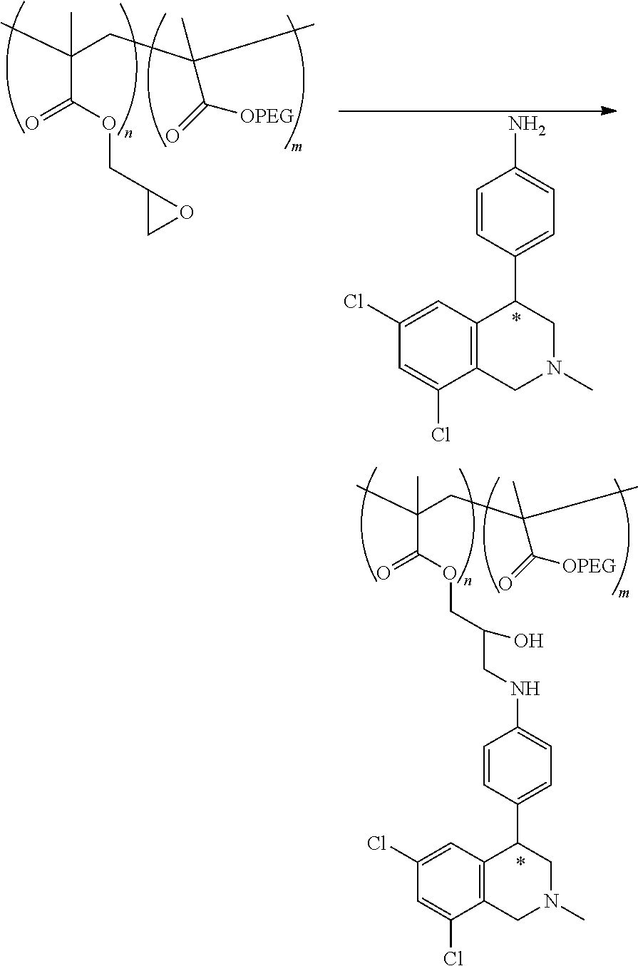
CC(CC(C)(C)C(=O)[OPEG])(C(OCC(CNC1=CC=C(C2C3=C(CN(C)C2)C(Cl)=CC(Cl)=C3)C=C1)O)=O)C.CC(CC(C)(C)C(=O)[OPEG])(C(OCC1CO1)=O)C.C1=CC(C2C3=C(CN(C)C2)C(Cl)=CC(Cl)=C3)=CC=C1N
